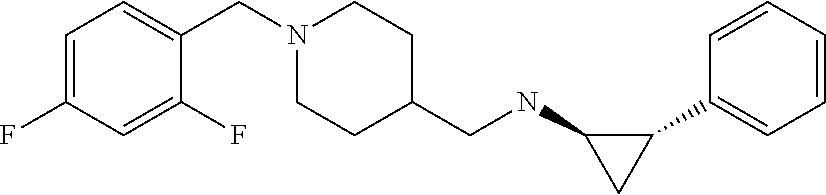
C1=CC=CC(C2C(NCC3CCN(CC4=CC=C(F)C=C4F)CC3)C2)=C1
